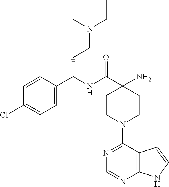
C1(N)(C(=O)NC(C2=CC=C(Cl)C=C2)CCN(CC)CC)CCN(C2=NC=NC3=C2C=CN3)CC1
